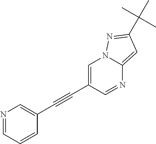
N1=CC=CC(C#CC2=CN3C(=CC(C(C)(C)C)=N3)N=C2)=C1
